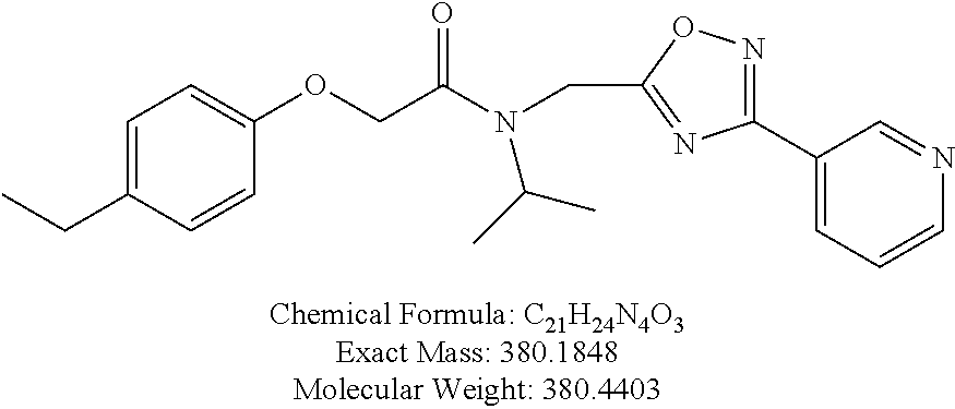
C1=C(CC)C=CC(OCC(N(CC2=NC(C3=CC=CN=C3)=NO2)C(C)C)=O)=C1
